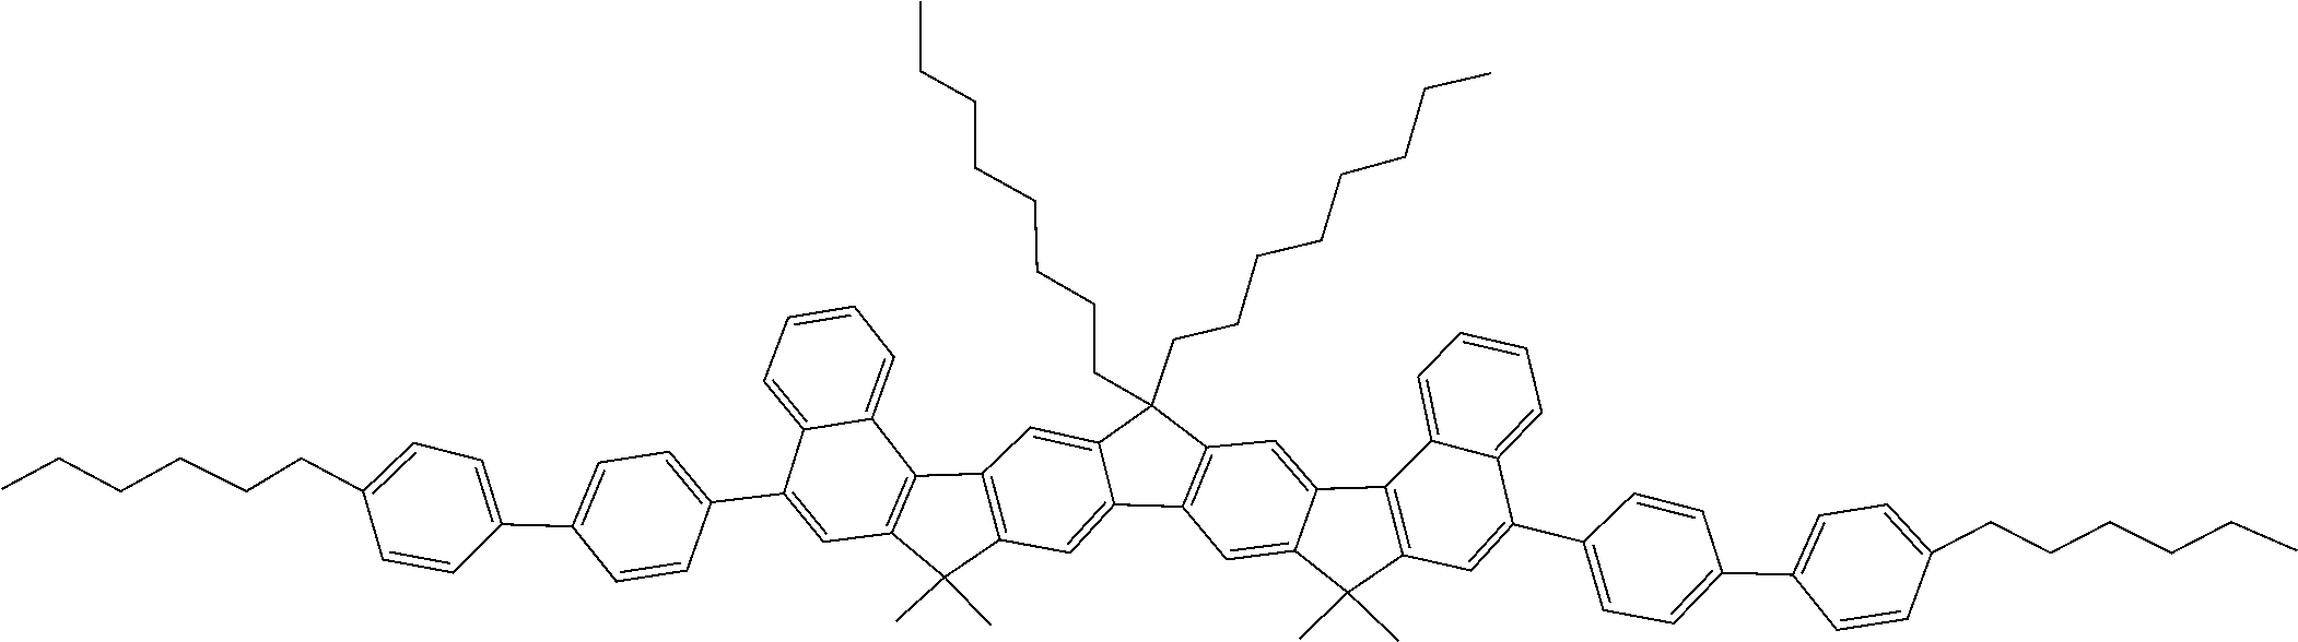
C1=C(CCCCCC)C=CC(C2=CC=C(C3=CC4=C(C5=CC=CC=C53)C3=CC5=C(C6=CC7=C(C=C6C5(CCCCCCCC)CCCCCCCC)C5=C(C7(C)C)C=C(C6=CC=C(C7=CC=C(CCCCCC)C=C7)C=C6)C6=CC=CC=C56)C=C3C4(C)C)C=C2)=C1
